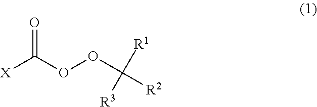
[X]C(OOC([R2])([R1])[R3])=O
